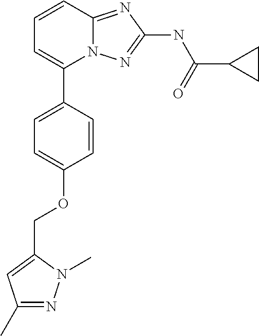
C1=CC2=NC(NC(C3CC3)=O)=NN2C(C2=CC=C(OCC3=CC(C)=NN3C)C=C2)=C1
